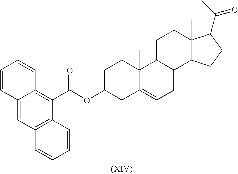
C12=CC3=C(C(C(OC4CC5=CCC6C(C5(C)CC4)CCC4(C)C6CCC4C(C)=O)=O)=C1C=CC=C2)C=CC=C3
